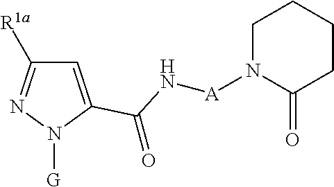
C1=C(C(N[A]N2C(=O)CCCC2)=O)N([G])N=C1[R1a]
